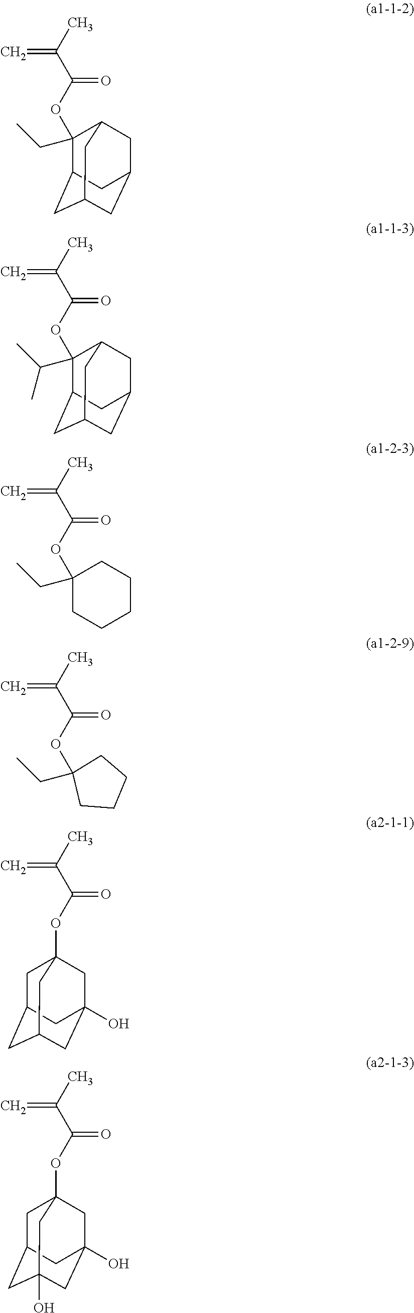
CC(=C)C(=O)OC1(CC)C2CC3CC(CC1C3)C2.CC(=C)C(=O)OC1(C(C)C)C2CC3CC(CC1C3)C2.CC(=C)C(=O)OC1(CC)CCCCC1.CC(=C)C(=O)OC1(CC)CCCC1.CC(=C)C(=O)OC12CC3CC(CC(O)(C1)C3)C2.CC(=C)C(=O)OC12CC3CC(O)(CC(O)(C1)C3)C2
